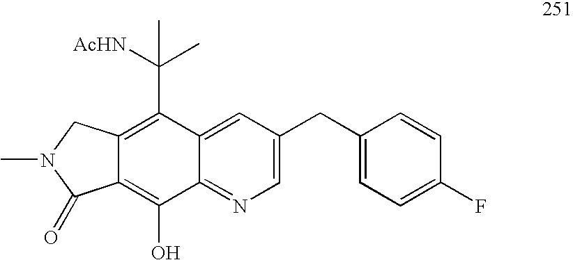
C12=C(O)C3=NC=C(CC4=CC=C(F)C=C4)C=C3C(C(C)([AcHN])C)=C1CN(C)C2=O
